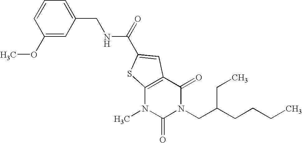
COC1=CC(CNC(=O)C2=CC3=C(N(C)C(=O)N(CC(CCCC)CC)C3=O)S2)=CC=C1
